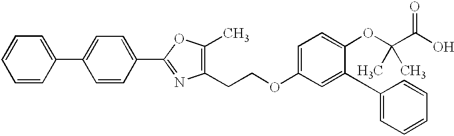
C1(C2=NC(CCOC3=CC=C(OC(C)(C(=O)O)C)C(C4=CC=CC=C4)=C3)=C(C)O2)=CC=C(C2=CC=CC=C2)C=C1
